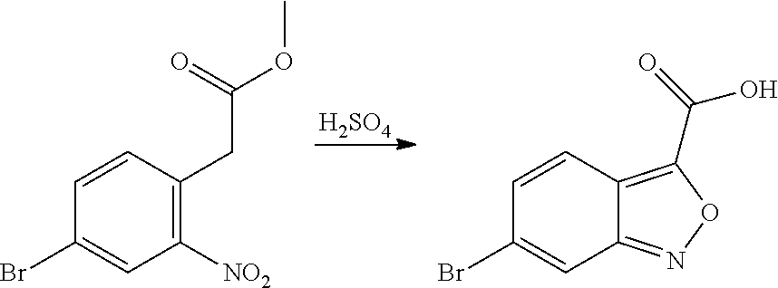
[H2SO4].C1([NO2])=C(CC(OC)=O)C=CC(Br)=C1.C12=NOC(C(O)=O)=C1C=CC(Br)=C2
